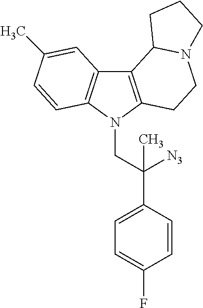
C12=C(N(CC(C3=CC=C(F)C=C3)([N3])C)C3=C1C=C(C)C=C3)CCN1C2CCC1
